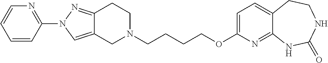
C12=CN(C3=NC=CC=C3)N=C1CCN(CCCCOC1=CC=C3C(=N1)NC(=O)NCC3)C2
